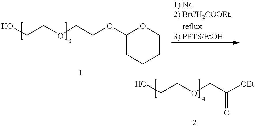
C(OCCOC1CCCCO1)CO.C(OCC(=O)[OEt])CO
